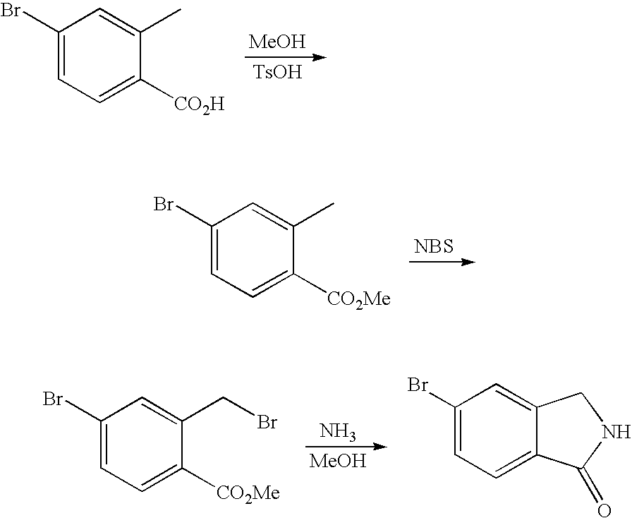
[MeOH].[TsOH].C1(Br)=CC=C([CO2H])C(C)=C1.[NBS].C1(Br)=CC=C([CO2Me])C(C)=C1.[MeOH].N.C1(Br)=CC=C([CO2Me])C(CBr)=C1.C12=CC(Br)=CC=C1C(=O)NC2
